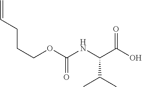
C=CCCCOC(NC(C(O)=O)C(C)C)=O
